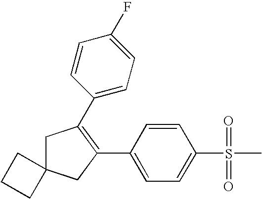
C1C2(CC(C3=CC=C(S(=O)(=O)C)C=C3)=C1C1=CC=C(F)C=C1)CCC2
